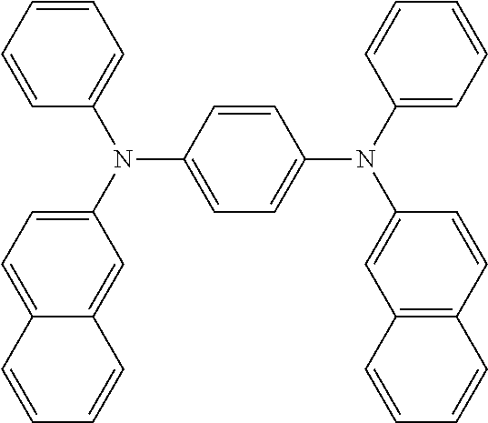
C1=CC=CC(N(C2=CC=C3C(=C2)C=CC=C3)C2=CC=C(N(C3=CC=CC=C3)C3=CC4=C(C=C3)C=CC=C4)C=C2)=C1
